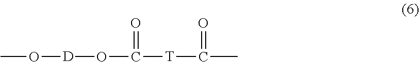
O([D]OC([T]C(=O)C)=O)C
